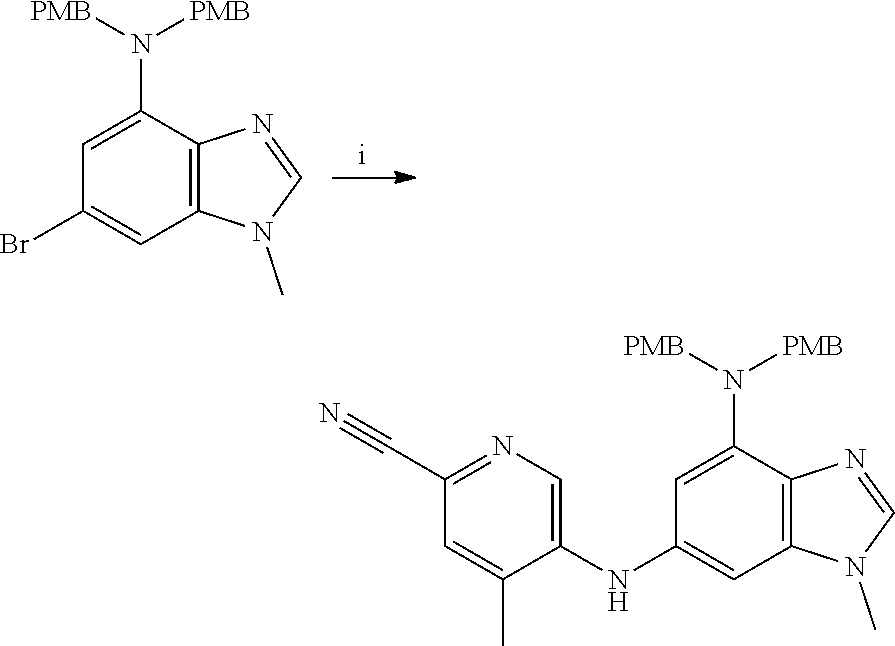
C1(N([PMB])[PMB])=CC(Br)=CC2=C1N=CN2C.C1(N([PMB])[PMB])=CC(NC2=CN=C(C#N)C=C2C)=CC2=C1N=CN2C
